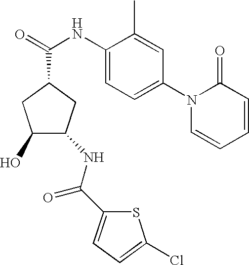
O=C(NC1=CC=C(N2C=CC=CC2=O)C=C1C)C1CC(O)C(NC(C2=CC=C(Cl)S2)=O)C1
